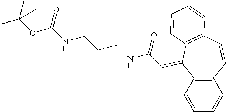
C1=CC=CC2=C1C(=CC(NCCCNC(OC(C)(C)C)=O)=O)C1=C(C=C2)C=CC=C1
